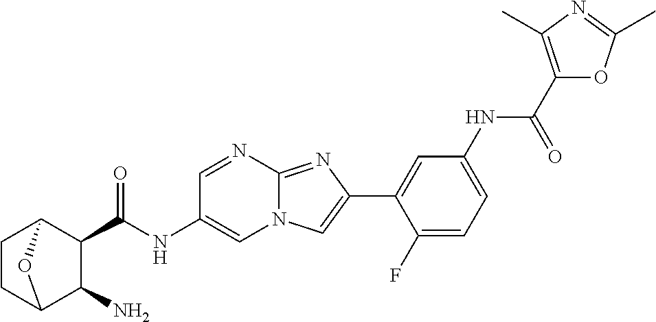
C1=NC2=NC(C3=CC(NC(C4=C(C)N=C(C)O4)=O)=CC=C3F)=CN2C=C1NC(=O)C1C2CCC(C1N)O2
